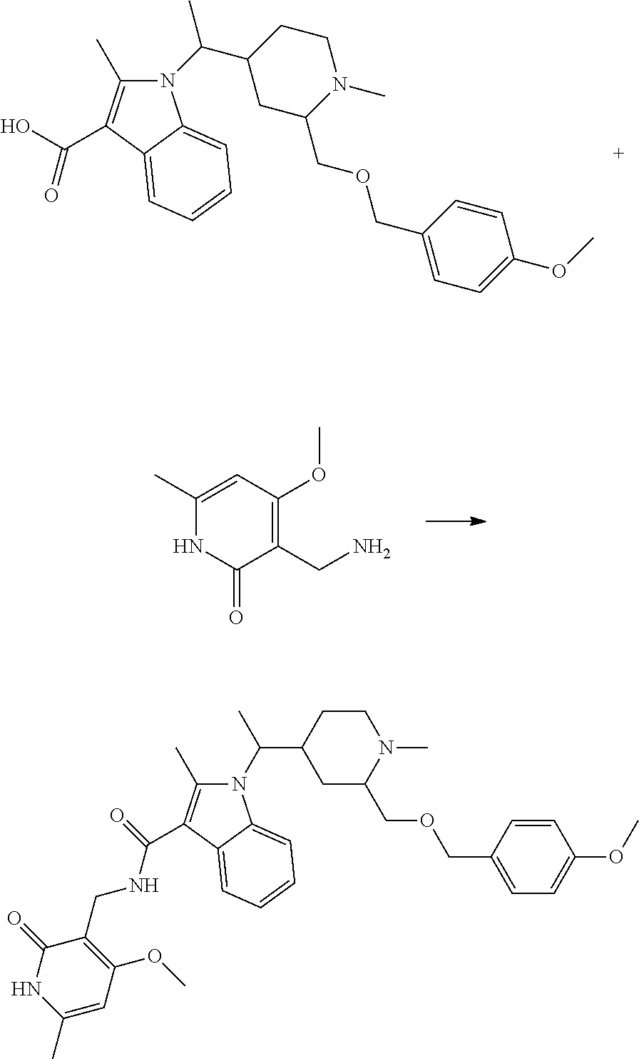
C1=CC(COCC2N(C)CCC(C(N3C(C)=C(C(O)=O)C4=CC=CC=C34)C)C2)=CC=C1OC.C1(C)=CC(OC)=C(CN)C(=O)N1.C1=CC(COCC2N(C)CCC(C(C)N3C(C)=C(C(NCC4=C(OC)C=C(C)NC4=O)=O)C4=CC=CC=C34)C2)=CC=C1OC
